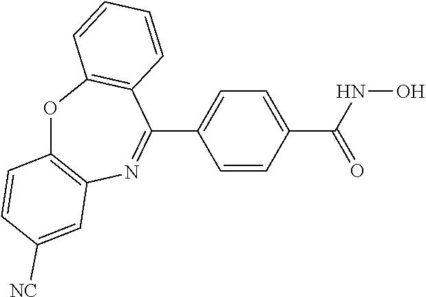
O=C(C1=CC=C(C2=NC3=C(OC4=C2C=CC=C4)C=CC([NC])=C3)C=C1)NO
